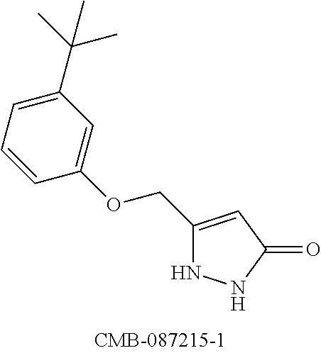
C1(COC2=CC(C(C)(C)C)=CC=C2)=CC(=O)NN1
